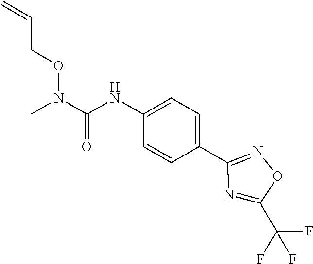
C1(NC(N(C)OCC=C)=O)=CC=C(C2=NOC(C(F)(F)F)=N2)C=C1
